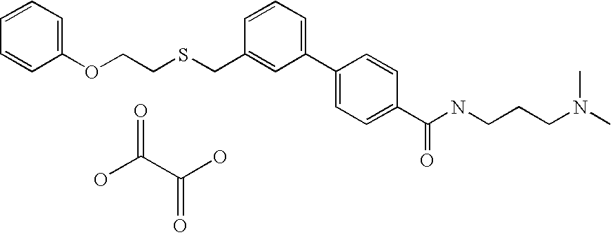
C(C1=CC(C2=CC=C(C(NCCCN(C)C)=O)C=C2)=CC=C1)SCCOC1=CC=CC=C1.OC(C(O)=O)=O
